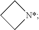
C1CC[N*]1
